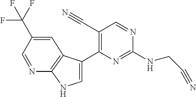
C(NC1=NC(C2=CNC3=C2C=C(C(F)(F)F)C=N3)=C(C#N)C=N1)C#N
